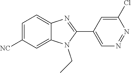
C1=C([NC])C=C2C(=C1)N=C(C1=CN=NC(Cl)=C1)N2CC
